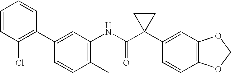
C1(C2=C(Cl)C=CC=C2)=CC(NC(C2(C3=CC4=C(C=C3)OCO4)CC2)=O)=C(C)C=C1
